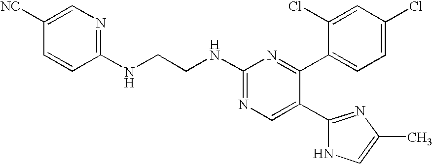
C1([NC])=CN=C(NCCNC2=NC=C(C3=NC(C)=CN3)C(C3=CC=C(Cl)C=C3Cl)=N2)C=C1
